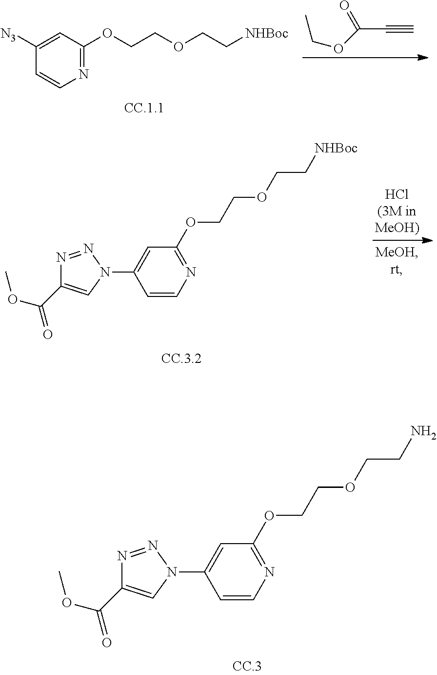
N1(C2=CC(OCCOCCN)=NC=C2)N=NC(C(OC)=O)=C1.N1(C2=CC(OCCOCC[NHBoc])=NC=C2)N=NC(C(OC)=O)=C1.C(C#C)(OCC)=O.N1=C(OCCOCC[NHBoc])C=C([N3])C=C1
